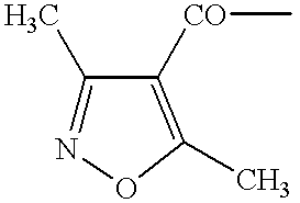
C1(C)=NOC(C)=C1[CO]C
